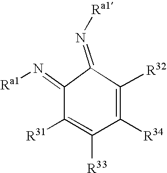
N(=C1C(=N[Ra1])C([R31])=C([R33])C([R34])=C1[R32])[Ra1]
